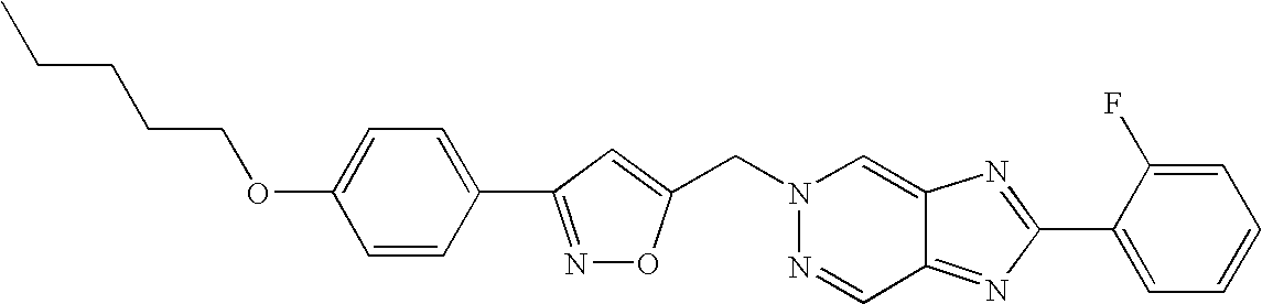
C(N1N=CC2=NC(C3=CC=CC=C3F)=NC2=C1)C1=CC(C2=CC=C(OCCCCC)C=C2)=NO1
